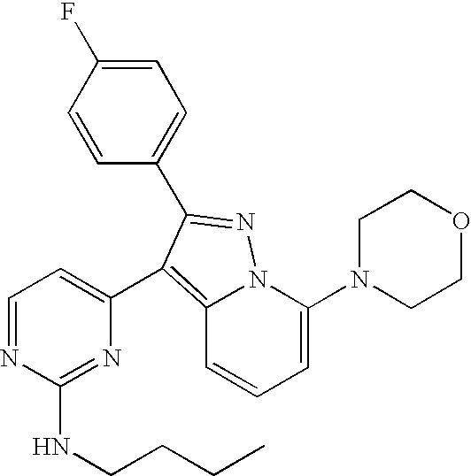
C12=C(C3=CC=NC(NCCCC)=N3)C(C3=CC=C(F)C=C3)=NN1C(N1CCOCC1)=CC=C2
